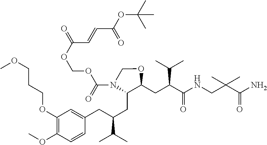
O(C(=O)C=CC(=O)OC(C)(C)C)COC(N1C(CC(CC2=CC(OCCCOC)=C(OC)C=C2)C(C)C)C(CC(C(=O)NCC(C(=O)N)(C)C)C(C)C)OC1)=O
